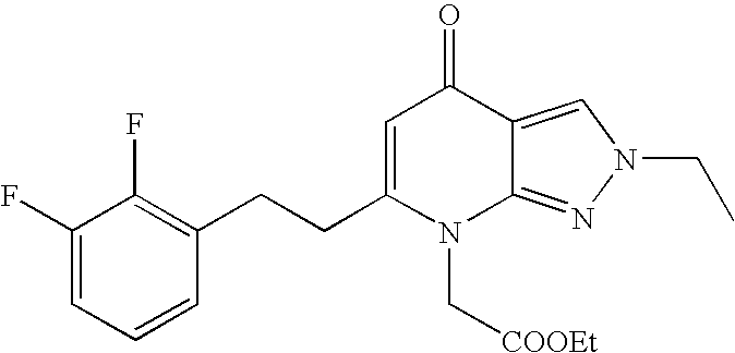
C1(F)=CC=CC(CCC2=CC(=O)C3=CN(CC)N=C3N2C[COOEt])=C1F
